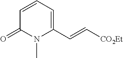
C(C1=CC=CC(=O)N1C)=C[CO2Et]
